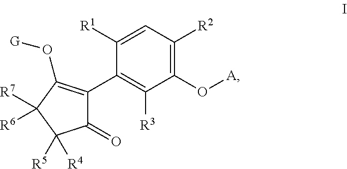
C1(O[A])=C([R2])C=C([R1])C(C2=C(O[G])C([R7])([R6])C([R4])([R5])C2=O)=C1[R3]
